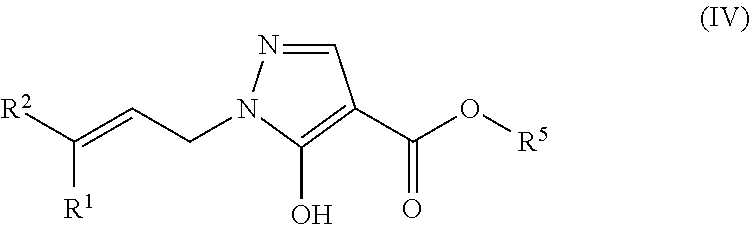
OC1=C(C(O[R5])=O)C=NN1CC=C([R2])[R1]
